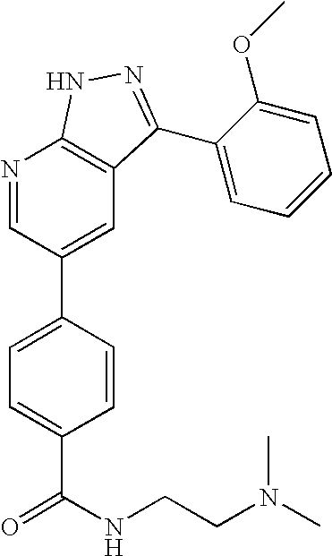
N1=CC(C2=CC=C(C(=O)NCCN(C)C)C=C2)=CC2=C1NN=C2C1=CC=CC=C1OC
